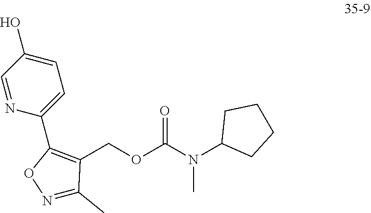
C1=NC(C2=C(COC(N(C3CCCC3)C)=O)C(C)=NO2)=CC=C1O
